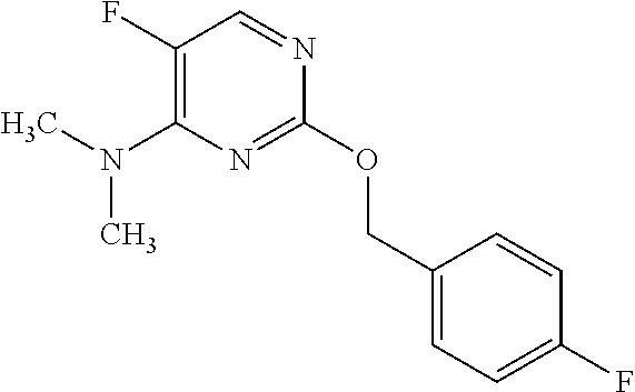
C1(F)=C(N(C)C)N=C(OCC2=CC=C(F)C=C2)N=C1
